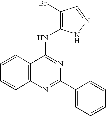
C12=C(N=C(C3=CC=CC=C3)N=C1NC1=C(Br)C=NN1)C=CC=C2
